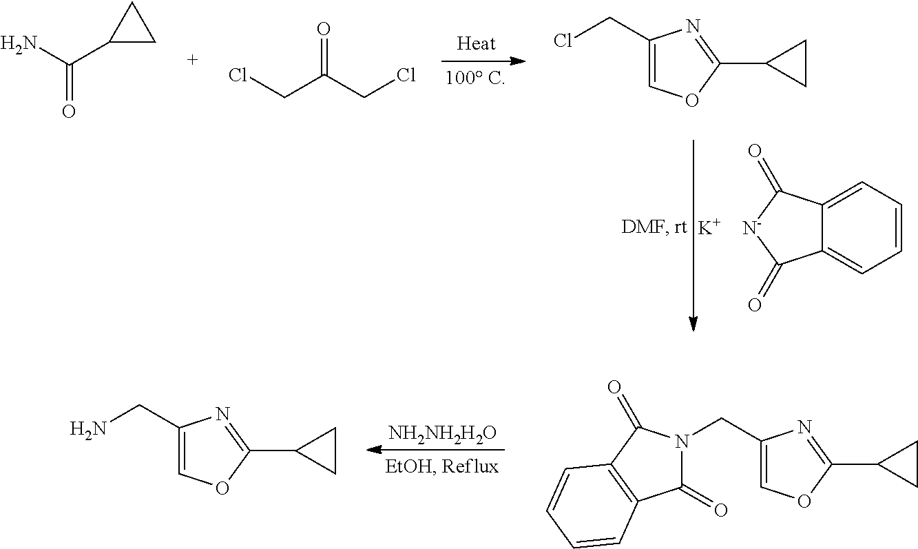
C1=CC=C2C(=C1)C(=O)[N-]C2=O.[K].C(C1CC1)(N)=O.C(C(CCl)=O)Cl.C1(CCl)=COC(C2CC2)=N1.C1(=O)N(CC2=COC(C3CC3)=N2)C(=O)C2=C1C=CC=C2.[NH2NH2H2O].C1(CN)=COC(C2CC2)=N1
